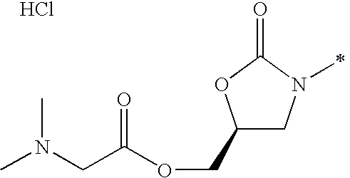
C1(COC(CN(C)C)=O)CN(C)C(=O)O1.Cl
